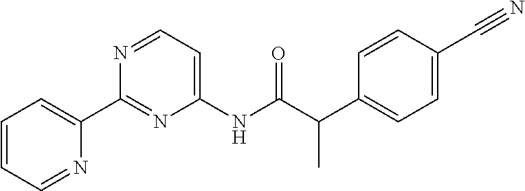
C1(C2=CC=CC=N2)=NC(NC(C(C2=CC=C(C#N)C=C2)C)=O)=CC=N1
